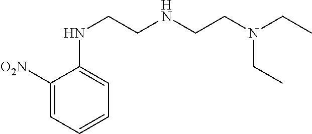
C1([O2N])=CC=CC=C1NCCNCCN(CC)CC
